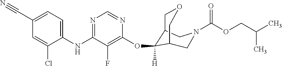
C1(NC2=NC=NC(OC3([H])C4COCC3CN(C(OCC(C)C)=O)C4)=C2F)=CC=C(C#N)C=C1Cl
